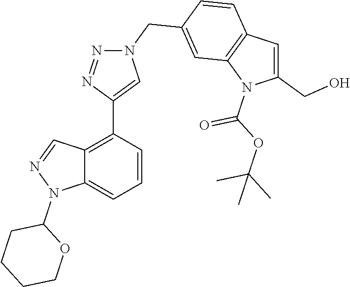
C1=C(CO)N(C(OC(C)(C)C)=O)C2=C1C=CC(CN1N=NC(C3=C4C(=CC=C3)N(C3CCCCO3)N=C4)=C1)=C2
